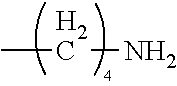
CCN
